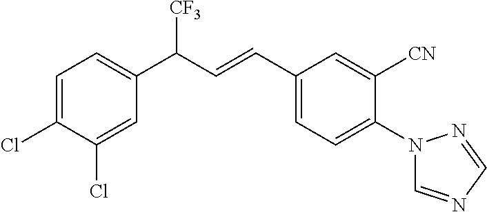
C1(Cl)=CC(C(C=CC2=CC=C(N3C=NC=N3)C([CN])=C2)[CF3])=CC=C1Cl
